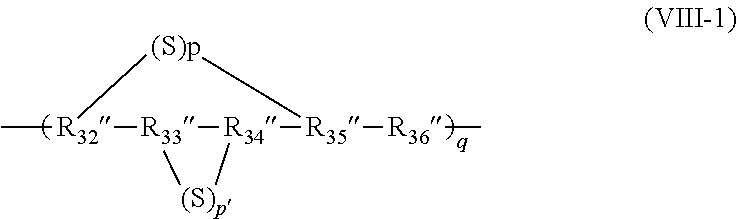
C[R32]1[R33]2[R34]([R35]([R36]C)[(S)p]1)[(S)p]2
